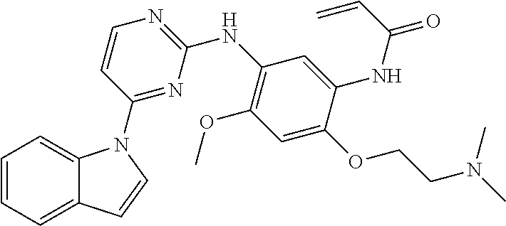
C1=CC=C2C(=C1)N(C1=NC(NC3=C(OC)C=C(OCCN(C)C)C(NC(C=C)=O)=C3)=NC=C1)C=C2
